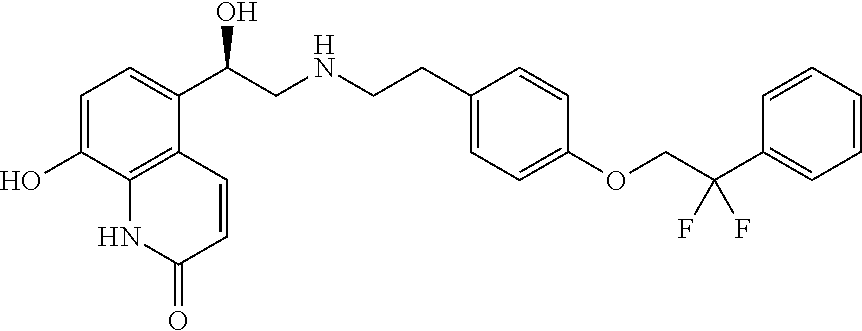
C1=C(O)C2=C(C(C(CNCCC3=CC=C(OCC(C4=CC=CC=C4)(F)F)C=C3)O)=C1)C=CC(=O)N2
